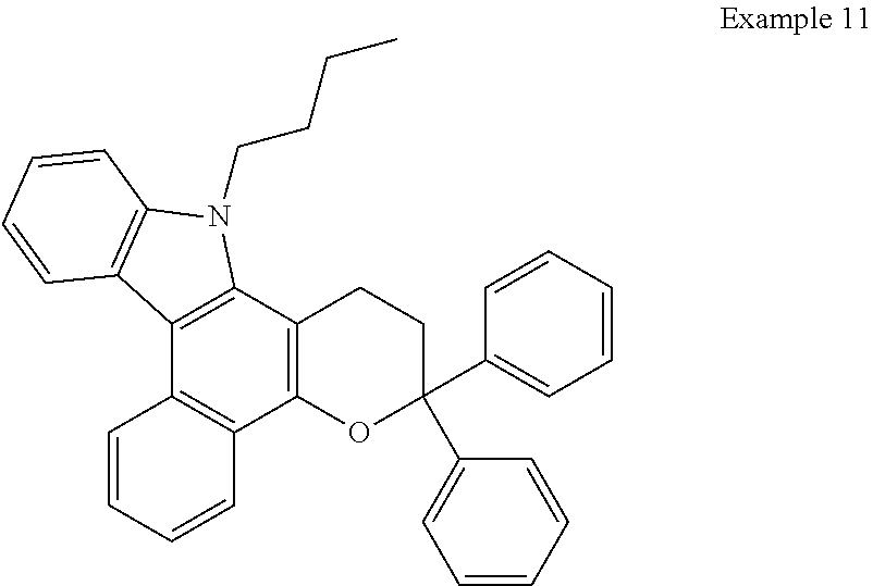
C1=CC=CC2=C1C1=C(C3=C2OC(C2=CC=CC=C2)(C2=CC=CC=C2)CC3)N(CCCC)C2=C1C=CC=C2
